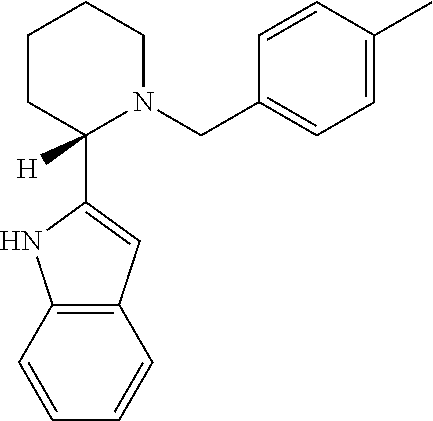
C12=C(C=CC=C1)NC(C1([H])CCCCN1CC1=CC=C(C)C=C1)=C2
